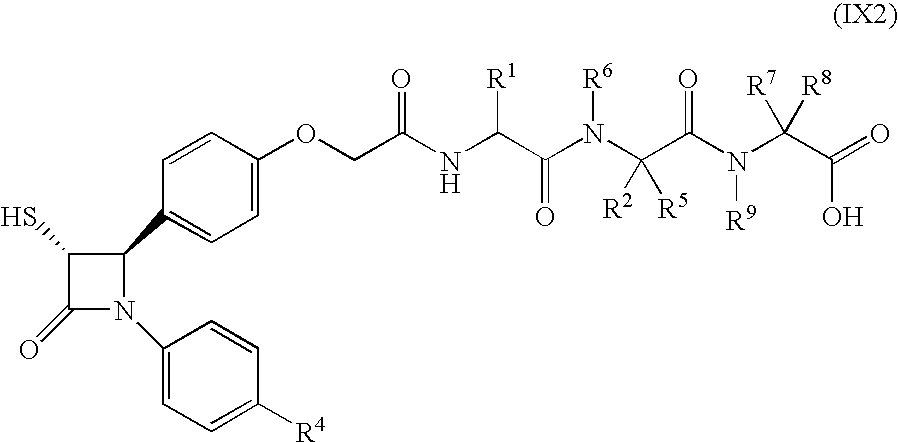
C1(C2=CC=C(OCC(NC(C(N(C(C(N(C(C(O)=O)([R7])[R8])[R9])=O)([R2])[R5])[R6])=O)[R1])=O)C=C2)C(S)C(=O)N1C1=CC=C([R4])C=C1
